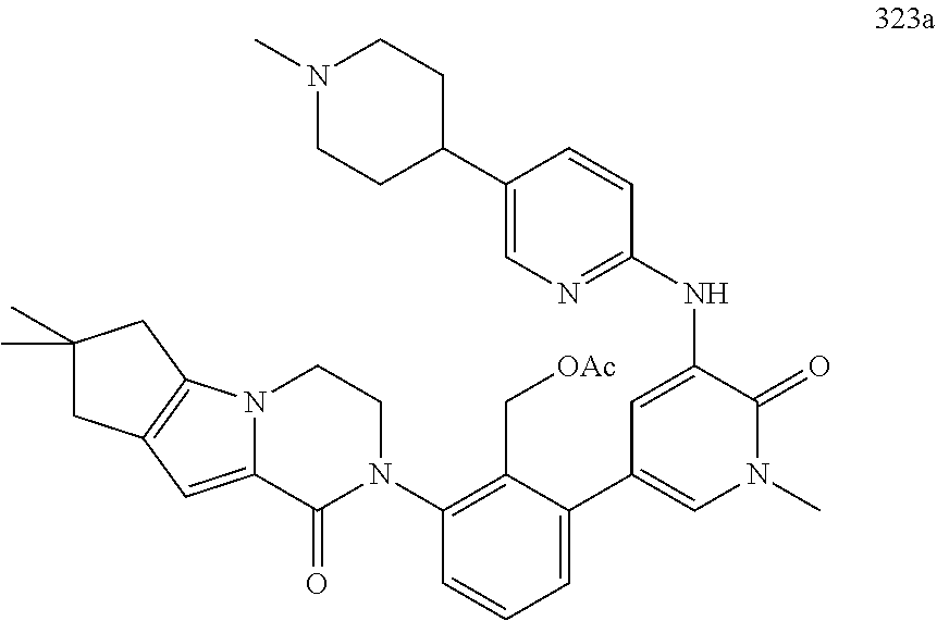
C1=CC=C(C2=CN(C)C(=O)C(NC3=NC=C(C4CCN(C)CC4)C=C3)=C2)C(C[OAc])=C1N1CCN2C(=CC3=C2CC(C)(C)C3)C1=O
